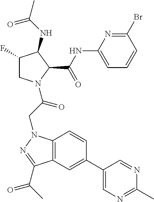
C1(NC(C2C(NC(C)=O)C(F)CN2C(CN2C3=C(C(C(C)=O)=N2)C=C(C2=CN=C(C)N=C2)C=C3)=O)=O)=CC=CC(Br)=N1
